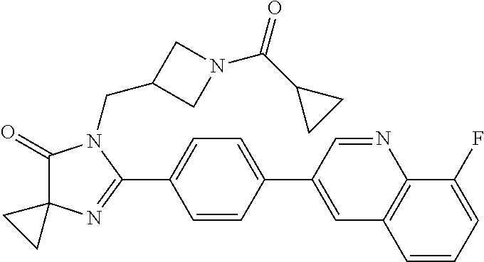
C1(=O)C2(N=C(C3=CC=C(C4=CC5=C(N=C4)C(F)=CC=C5)C=C3)N1CC1CN(C(C3CC3)=O)C1)CC2
